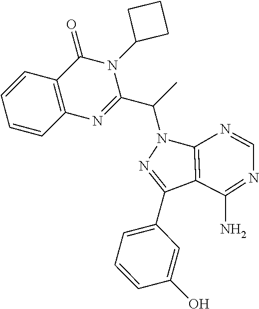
C1=CC2=C(C=C1)C(=O)N(C1CCC1)C(C(C)N1N=C(C3=CC=CC(O)=C3)C3=C1N=CN=C3N)=N2
